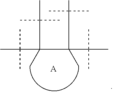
C(C(C(C(C)(C)C)(C(C)(C)C)C)(C(C)(C)C)C)(C)(C)C.[A]
